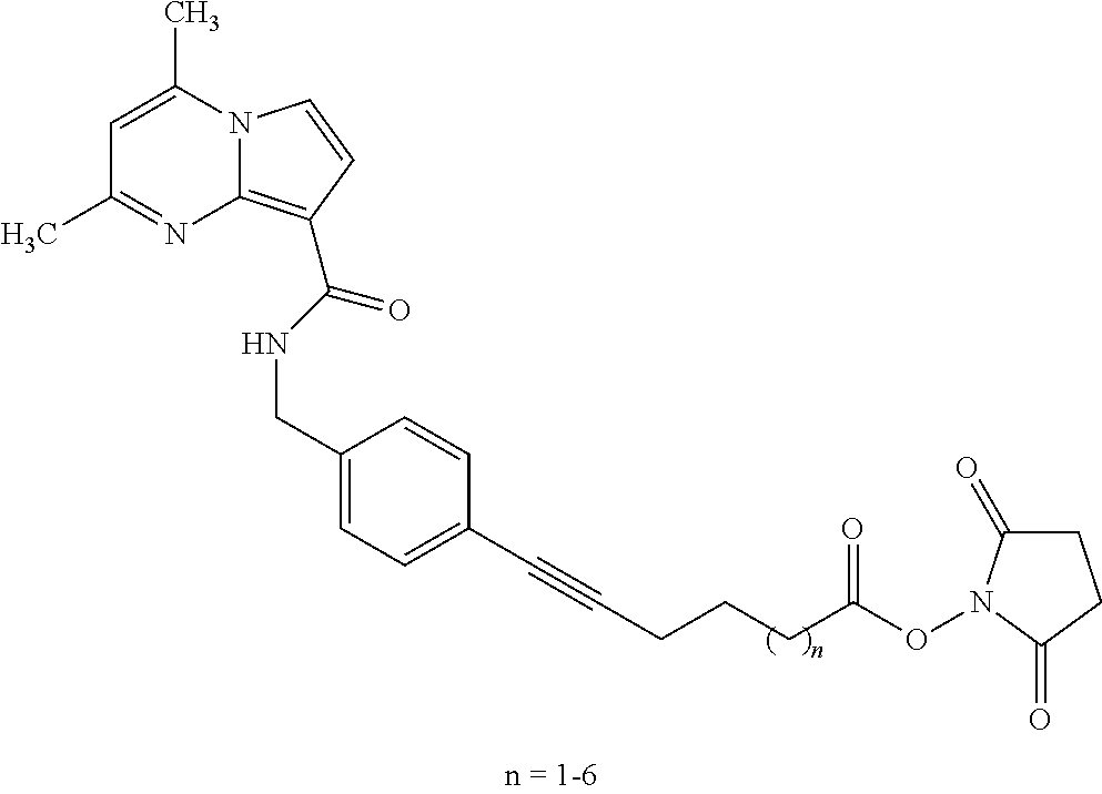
C(NC(=O)C1=C2N(C=C1)C(C)=CC(C)=N2)C1=CC=C(C#CCCCC(ON2C(=O)CCC2=O)=O)C=C1
